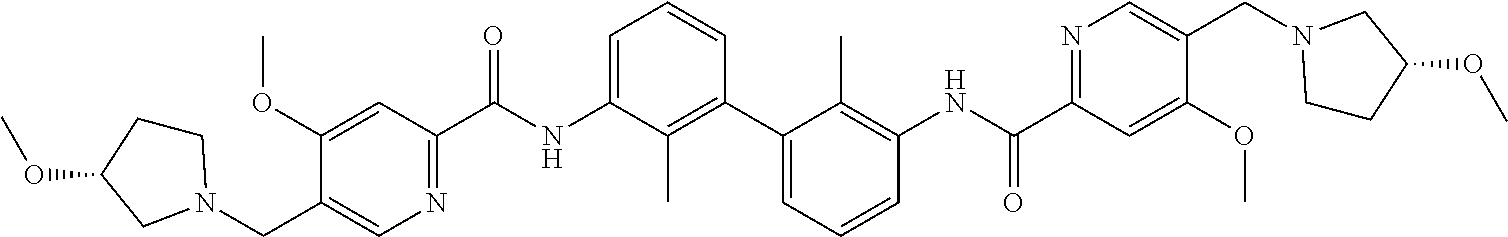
C1(OC)=CC(C(NC2=CC=CC(C3=CC=CC(NC(C4=NC=C(CN5CCC(OC)C5)C(OC)=C4)=O)=C3C)=C2C)=O)=NC=C1CN1CCC(OC)C1
